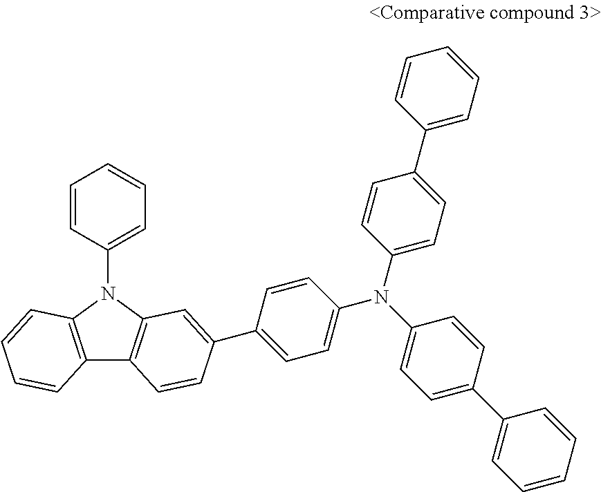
C12=C(N(C3=CC=CC=C3)C3=C1C=CC(C1=CC=C(N(C4=CC=C(C5=CC=CC=C5)C=C4)C4=CC=C(C5=CC=CC=C5)C=C4)C=C1)=C3)C=CC=C2
